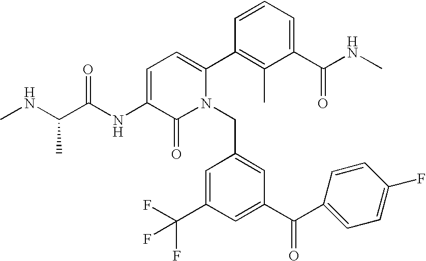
C1=C(NC(C(NC)C)=O)C(=O)N(CC2=CC(C(C3=CC=C(F)C=C3)=O)=CC(C(F)(F)F)=C2)C(C2=C(C)C(C(NC)=O)=CC=C2)=C1
